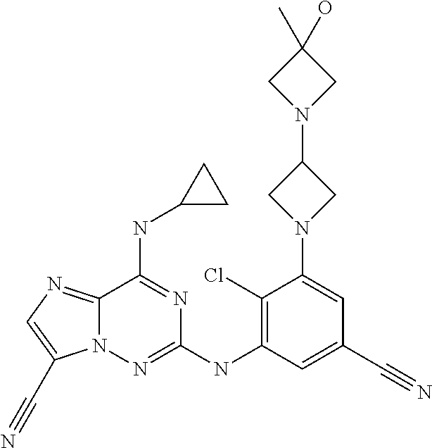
C12=NC=C(C#N)N1N=C(NC1=C(Cl)C(N3CC(N4CC(O)(C)C4)C3)=CC(C#N)=C1)N=C2NC1CC1
